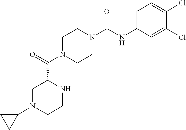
C1N(C(C2CN(C3CC3)CCN2)=O)CCN(C(NC2=CC=C(Cl)C(Cl)=C2)=O)C1
